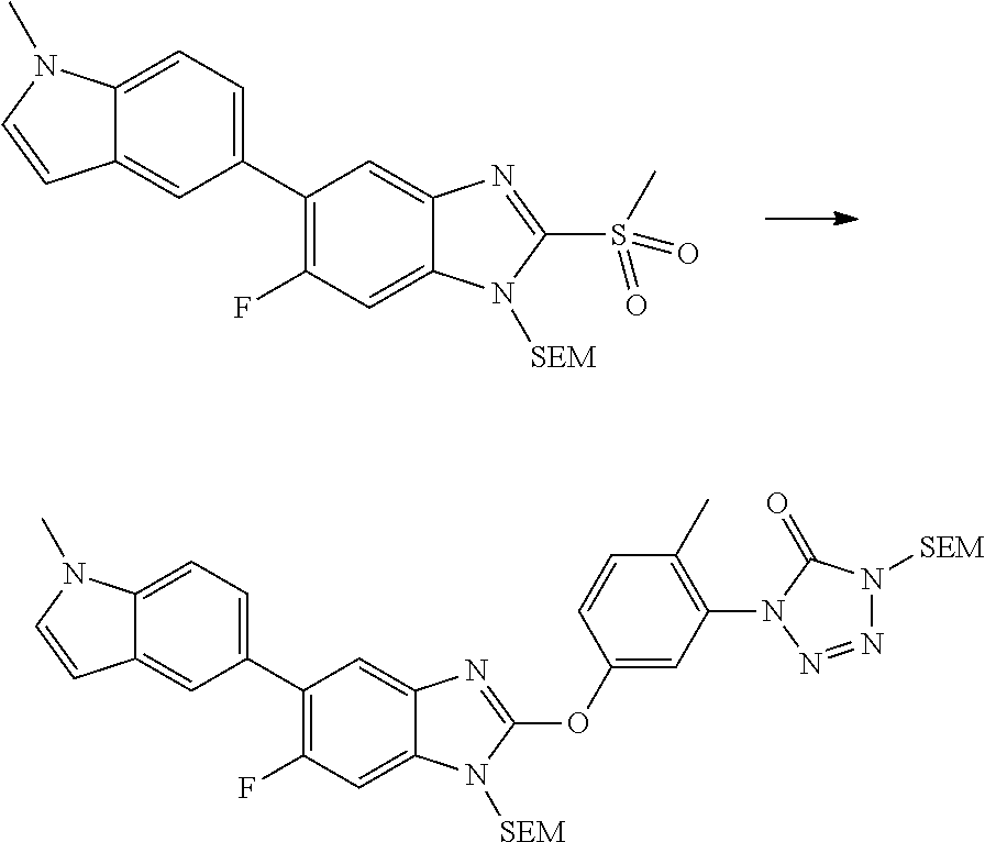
C1(C2=CC=C3C(=C2)C=CN3C)=C(F)C=C2C(=C1)N=C(S(C)(=O)=O)N2[SEM].C1(C2=CC=C3C(=C2)C=CN3C)=C(F)C=C2C(=C1)N=C(OC1=CC(N3C(=O)N([SEM])N=N3)=C(C)C=C1)N2[SEM]
